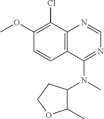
C1(OC)=C(Cl)C2=C(C=C1)C(N(C)C1C(C)OCC1)=NC=N2
